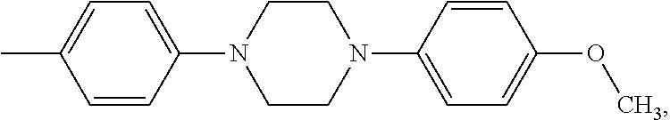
CC1=CC=C(N2CCN(C3=CC=C(OC)C=C3)CC2)C=C1
